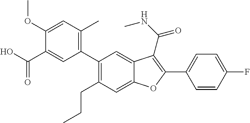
C1(C2=C(C)C=C(OC)C(C(O)=O)=C2)=C(CCC)C=C2C(=C1)C(C(=O)NC)=C(C1=CC=C(F)C=C1)O2
